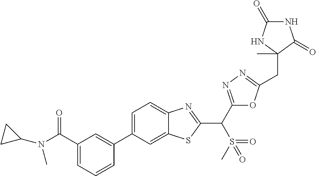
C1=CC=C(C(N(C2CC2)C)=O)C=C1C1=CC=C2C(=C1)SC(C(C1=NN=C(CC3(C)NC(=O)NC3=O)O1)S(C)(=O)=O)=N2
